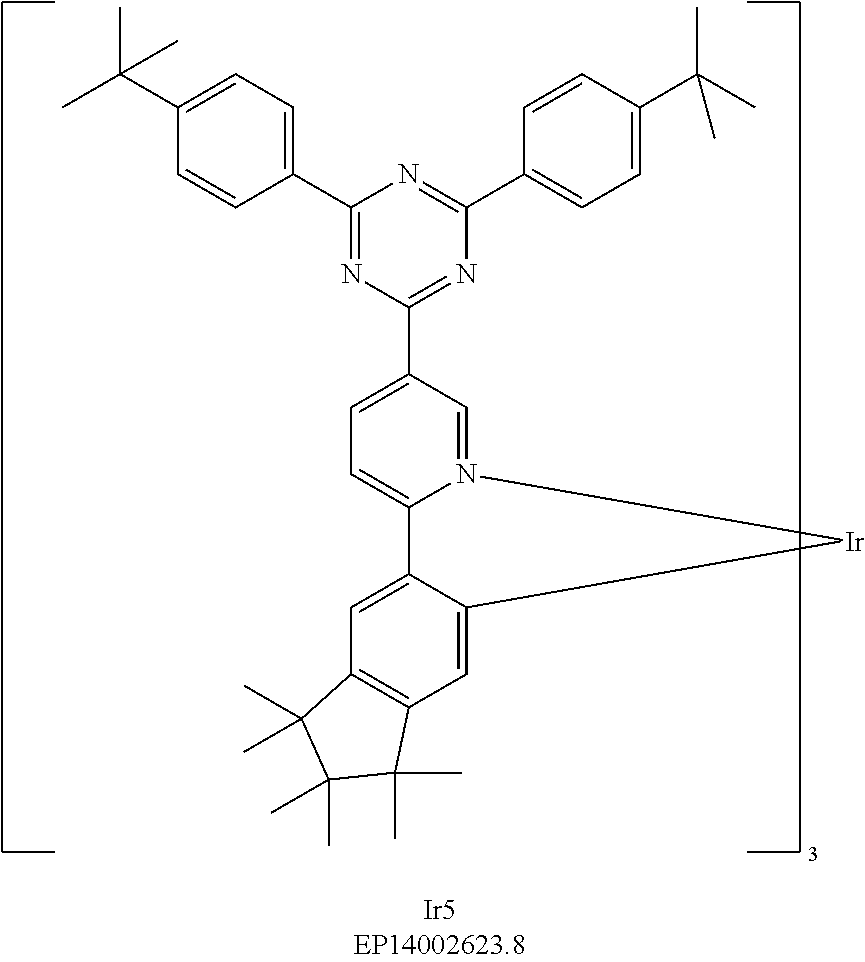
C1(C2=NC(C3=CC=C4N(=C3)[Ir]C3=CC5=C(C=C43)C(C)(C)C(C)(C)C5(C)C)=NC(C3=CC=C(C(C)(C)C)C=C3)=N2)=CC=C(C(C)(C)C)C=C1
